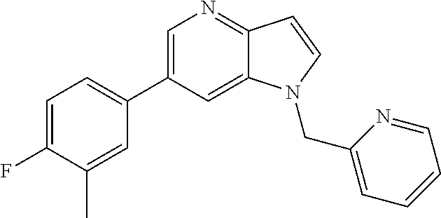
C1=C(C2=CC=C(F)C(C)=C2)C=C2C(=N1)C=CN2CC1=CC=CC=N1
